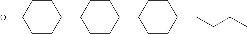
C1CC(C2CCC(CCCC)CC2)CCC1C1CCC(O)CC1
